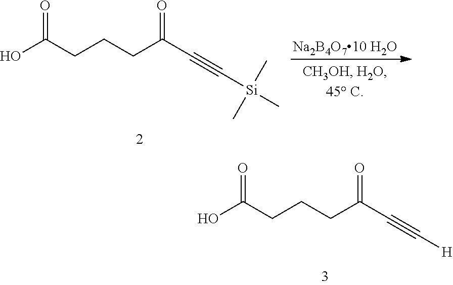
[Na2B4O710 H2O].OC(CCCC(C#C[Si](C)(C)C)=O)=O.OC(CCCC(C#C[H])=O)=O
